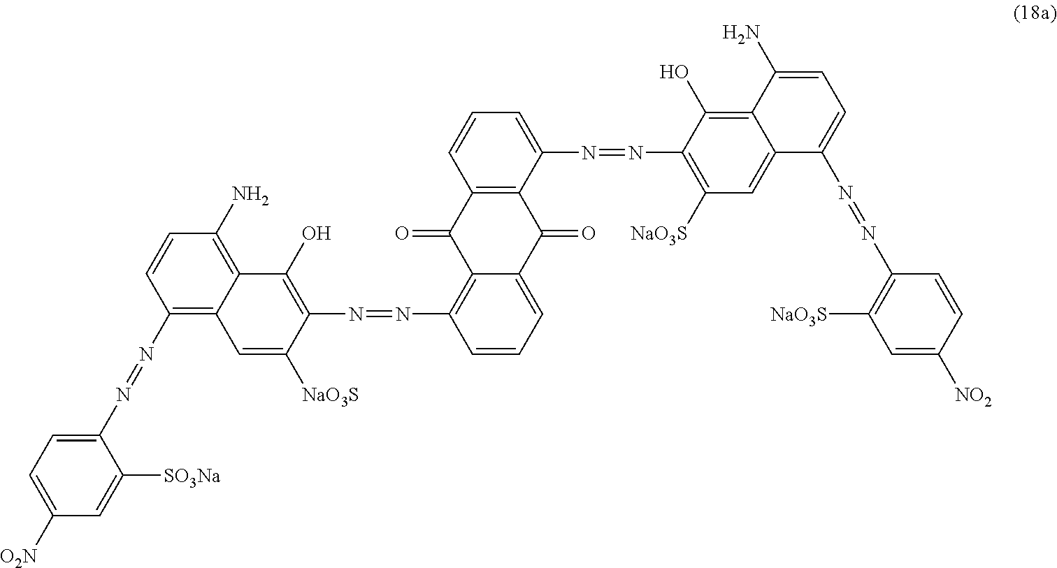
C1([O2N])=CC=C(N=NC2=C3C(=C(N)C=C2)C(O)=C(N=NC2=C4C(=CC=C2)C(=O)C2=C(C4=O)C=CC=C2N=NC2=C([NaO3S])C=C4C(=C2O)C(N)=CC=C4N=NC2=C([NaO3S])C=C([NO2])C=C2)C([NaO3S])=C3)C([SO3Na])=C1
